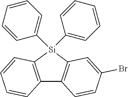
C12=C([Si](C3=CC=CC=C3)(C3=CC=CC=C3)C3=C1C=CC(Br)=C3)C=CC=C2
